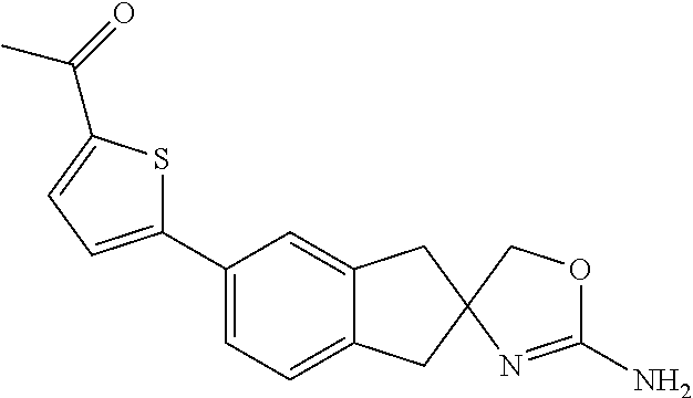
C1(C2=CC=C3C(=C2)CC2(C3)COC(N)=N2)=CC=C(C(=O)C)S1
